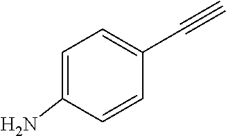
C1=C(N)C=CC(C#C)=C1
